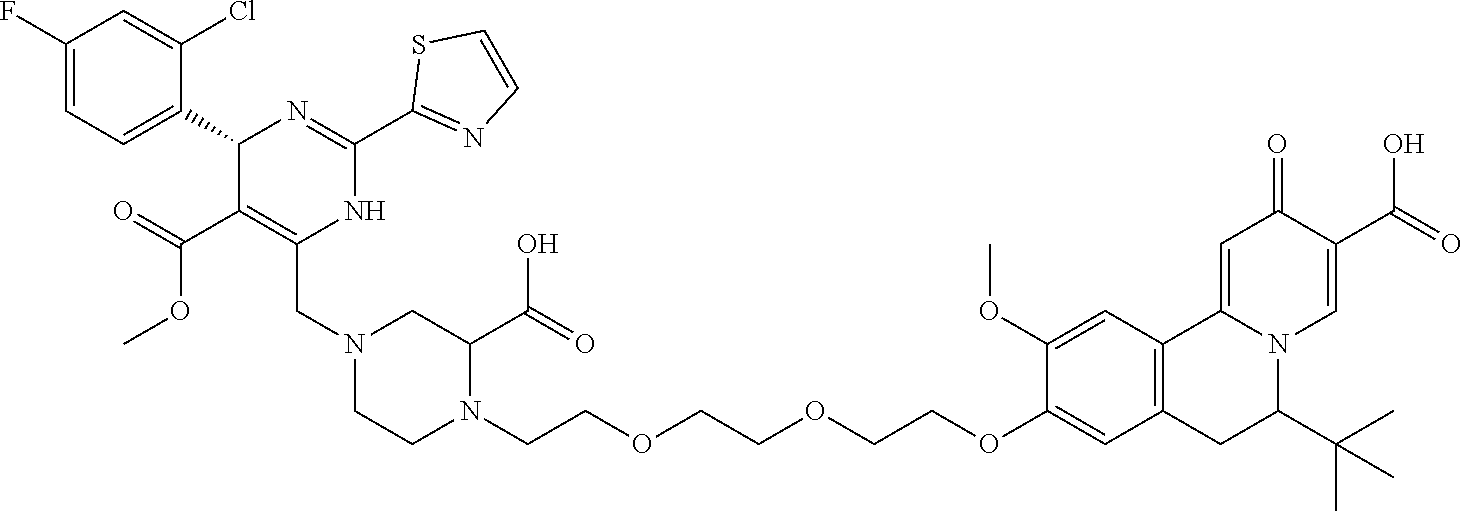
C(COCCOCCOC1=CC2=C(C=C1OC)C1=CC(=O)C(C(O)=O)=CN1C(C(C)(C)C)C2)N1CCN(CC2=C(C(=O)OC)C(C3=CC=C(F)C=C3Cl)N=C(C3=NC=CS3)N2)CC1C(=O)O
